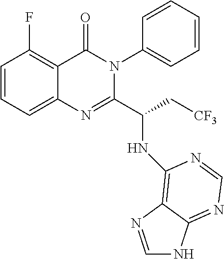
C1=CC=C2C(=C1F)C(=O)N(C1=CC=CC=C1)C(C(C[CF3])NC1=C3C(=NC=N1)NC=N3)=N2
